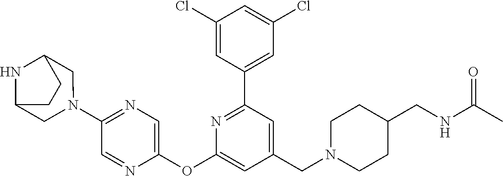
C1(Cl)=CC(C2=NC(OC3=CN=C(N4CC5NC(C4)CC5)C=N3)=CC(CN3CCC(CNC(C)=O)CC3)=C2)=CC(Cl)=C1
